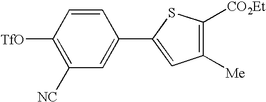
C1([NC])=C([TfO])C=CC(C2=CC([Me])=C([CO2Et])S2)=C1
